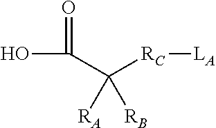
OC(=O)C([RC][LA])([RA])[RB]
